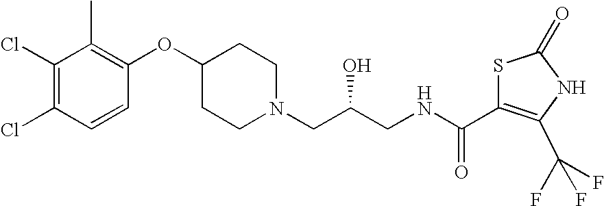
C1(Cl)=C(Cl)C=CC(OC2CCN(CC(CNC(C3=C(C(F)(F)F)NC(=O)S3)=O)O)CC2)=C1C
